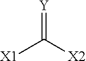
[X1]C([X2])=[Y]
